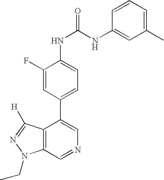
C12=C(C=NC=C1C1=CC=C(NC(=O)NC3=CC(C)=CC=C3)C(F)=C1)N(CC)N=C2[H]
